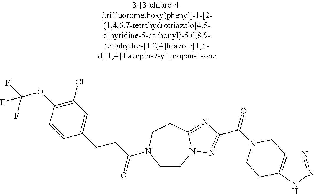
C(OC1=C(Cl)C=C(CCC(=O)N2CCN3C(=NC(C(=O)N4CC5=C(NN=N5)CC4)=N3)CC2)C=C1)(F)(F)F
